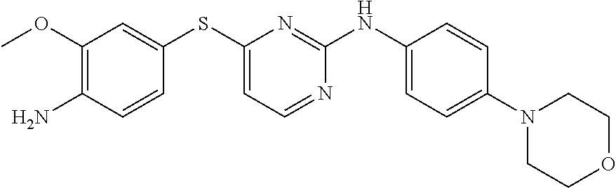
C1(N)=C(OC)C=C(SC2=CC=NC(NC3=CC=C(N4CCOCC4)C=C3)=N2)C=C1
